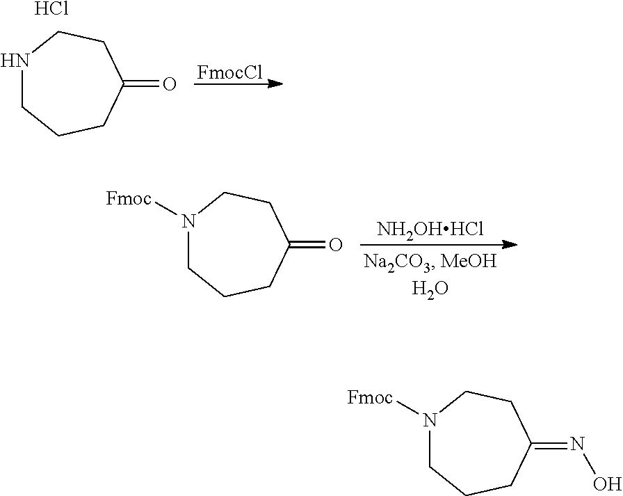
N1([Fmoc])CCCC(=NO)CC1.N1CCCC(=O)CC1.Cl.[FmocCl].N1([Fmoc])CCCC(=O)CC1.[NH2OHHCl]
